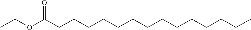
O=C(CCCCCCCCCCCCCC)OCC
